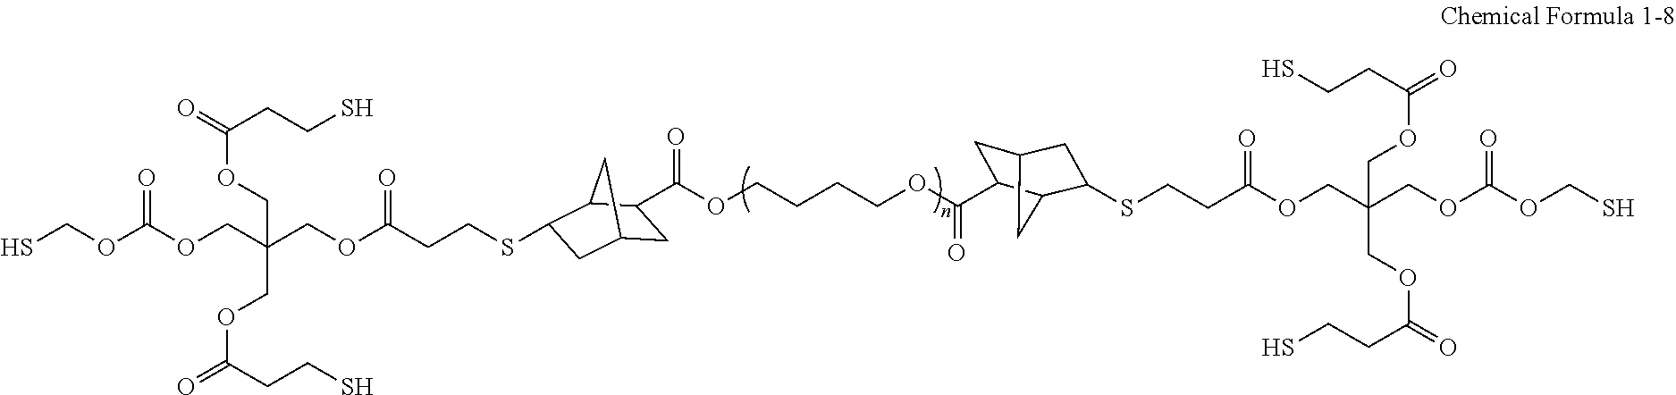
SCOC(OCC(COC(CCSC1CC2CC(C(OCCCCOC(C3CC4CC(SCCC(OCC(COC(OCS)=O)(COC(=O)CCS)COC(=O)CCS)=O)C3C4)=O)=O)C1C2)=O)(COC(=O)CCS)COC(=O)CCS)=O
